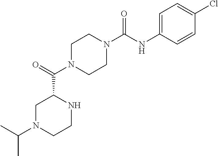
C1N(C(C2CN(C(C)C)CCN2)=O)CCN(C(NC2=CC=C(Cl)C=C2)=O)C1
